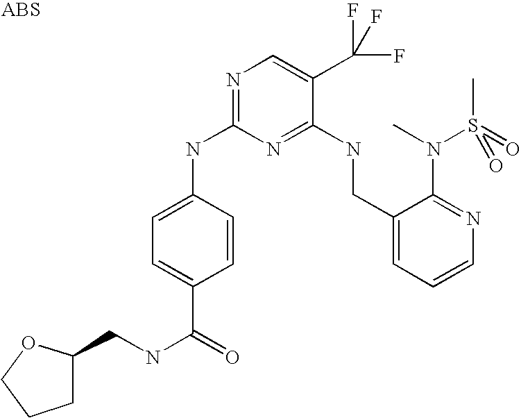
C1(CNC2=NC(NC3=CC=C(C(=O)NCC4CCCO4)C=C3)=NC=C2C(F)(F)F)=CC=CN=C1N(C)S(C)(=O)=O
